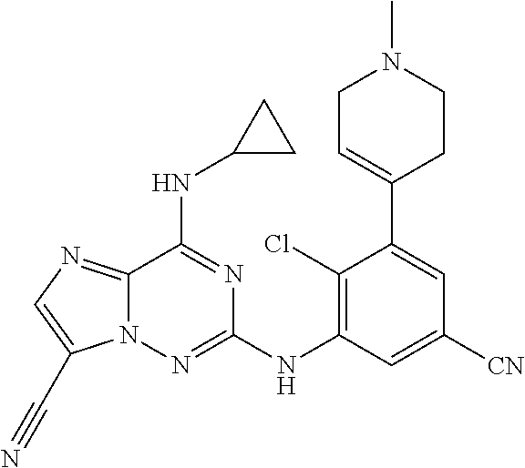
CN1CCC(C2=CC([CN])=CC(NC3=NN4C(=NC=C4C#N)C(NC4CC4)=N3)=C2Cl)=CC1
